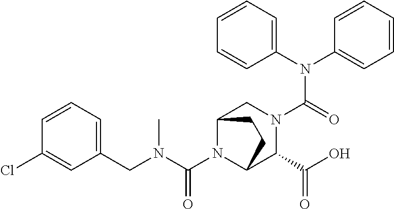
C1(N(C2=CC=CC=C2)C(=O)N2CC3N(C(N(C)CC4=CC=CC(Cl)=C4)=O)C(C2C(O)=O)CC3)=CC=CC=C1
